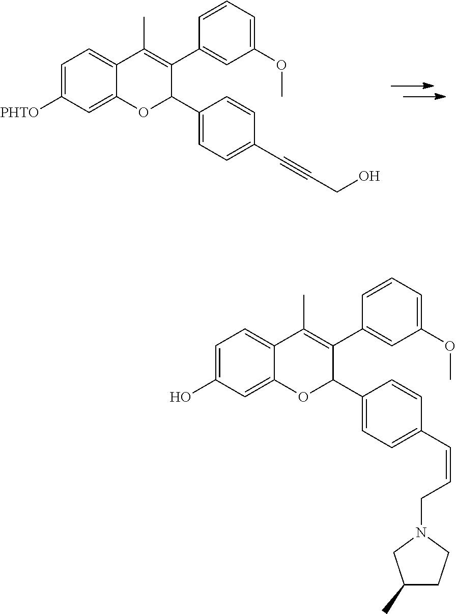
[PHTO]C1=CC=C2C(=C1)OC(C1=CC=C(C#CCO)C=C1)C(C1=CC(OC)=CC=C1)=C2C.OC1=CC=C2C(=C1)OC(C1=CC=C(C=CCN3CC(C)CC3)C=C1)C(C1=CC(OC)=CC=C1)=C2C
